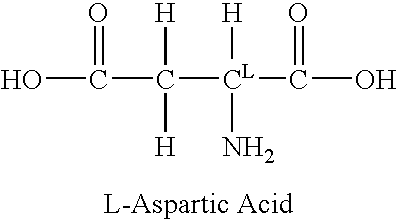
OC(C([CL](C(O)=O)([H])N)([H])[H])=O
